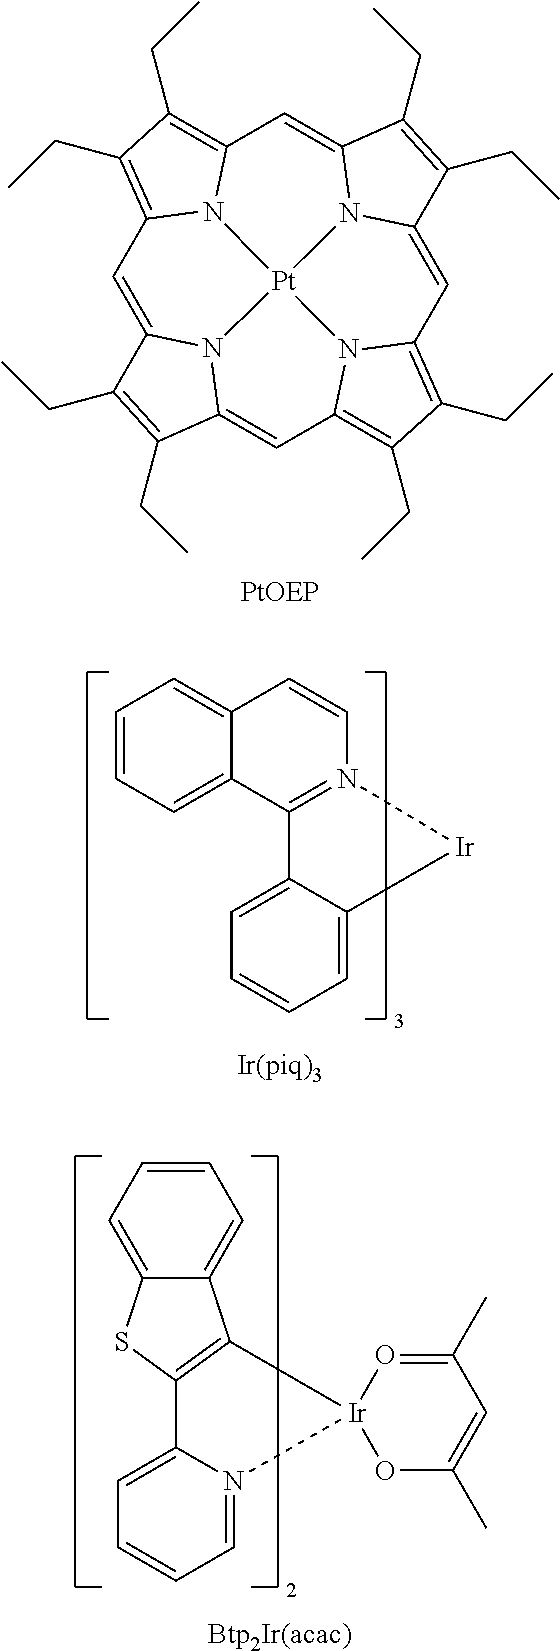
C1=C2N3C(=CC4=C(CC)C(CC)=C5C=C6N7C(=CC8=C(CC)C(CC)=C1N8[Pt]73N54)C(CC)=C6CC)C(CC)=C2CC.C1=CC=C2C(=C1)C=CN1=C2C2=CC=CC=C2[Ir]1.C12=C(C3=CC=CC=C3S1)[Ir]1(N3=CC=CC=C23)OC(C)=CC(C)=O1
